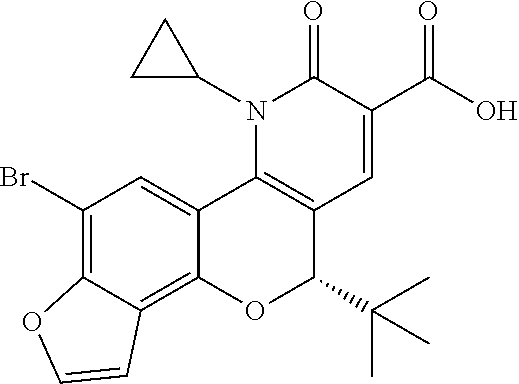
N1(C2CC2)C2=C(C=C(C(O)=O)C1=O)C(C(C)(C)C)OC1=C3C(=C(Br)C=C21)OC=C3
